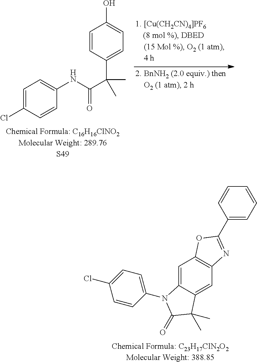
C1(C(C)(C(NC2=CC=C(Cl)C=C2)=O)C)=CC=C(O)C=C1.C1(C2=NC3=C(C=C4C(=C3)C(C)(C)C(=O)N4C3=CC=C(Cl)C=C3)O2)=CC=CC=C1
